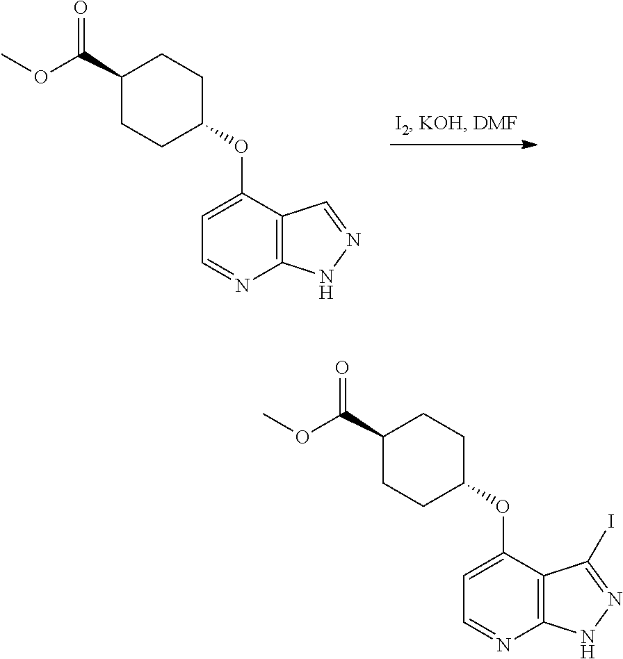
C1(OC2=CC=NC3=C2C=NN3)CCC(C(OC)=O)CC1.C1(OC2=CC=NC3=C2C(I)=NN3)CCC(C(OC)=O)CC1
